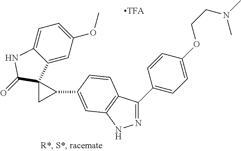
N1=C(C2=CC=C(OCCN(C)C)C=C2)C2=C(N1)C=C(C1CC13C1=CC(OC)=CC=C1NC3=O)C=C2
